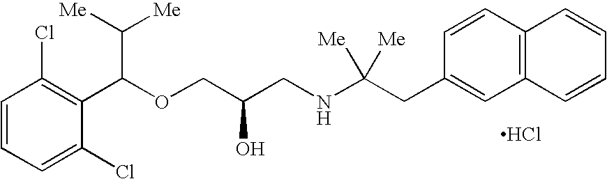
Cl.C1=CC=C(Cl)C(C(OCC(CNC(CC2=CC3=C(C=C2)C=CC=C3)([Me])[Me])O)C([Me])[Me])=C1Cl
